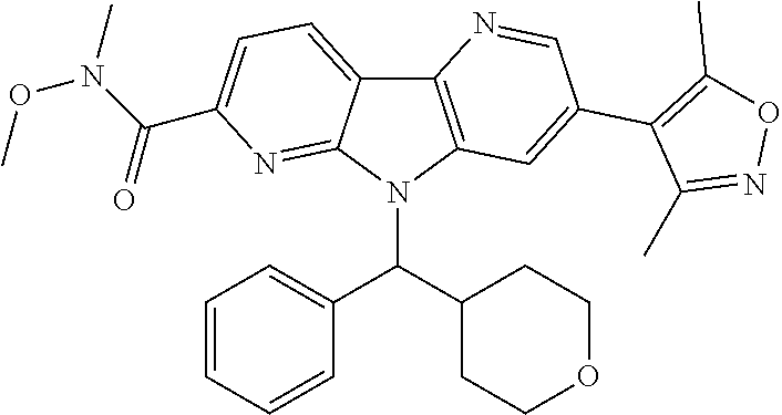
C12=C(N(C(C3=CC=CC=C3)C3CCOCC3)C3=NC(C(N(OC)C)=O)=CC=C13)C=C(C1=C(C)ON=C1C)C=N2
